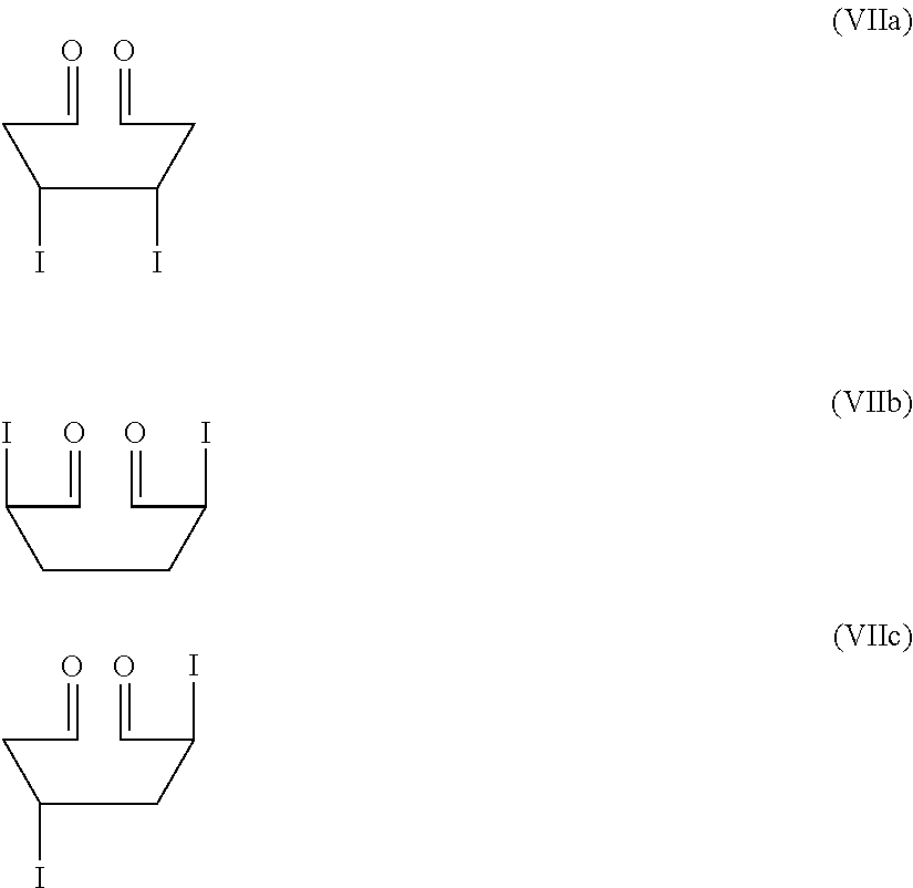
C(C(CC=O)I)(CC=O)I.C(CC(I)C=O)C(I)C=O.C(CC(I)C=O)(CC=O)I
